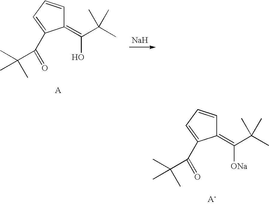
C1(=C(C(C)(C)C)[ONa])C=CC=C1C(=O)C(C)(C)C.[Na].C1(=C(C(C)(C)C)O)C=CC=C1C(=O)C(C)(C)C
